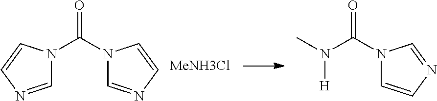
O=C(N1C=NC=C1)N1C=NC=C1.O=C(N1C=CN=C1)N([H])C
